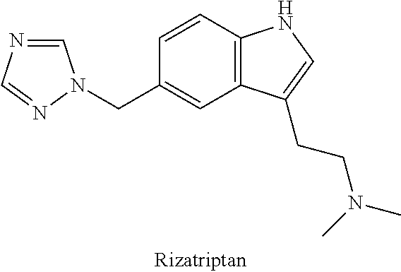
C1=NC=NN1CC1=CC2=C(NC=C2CCN(C)C)C=C1
